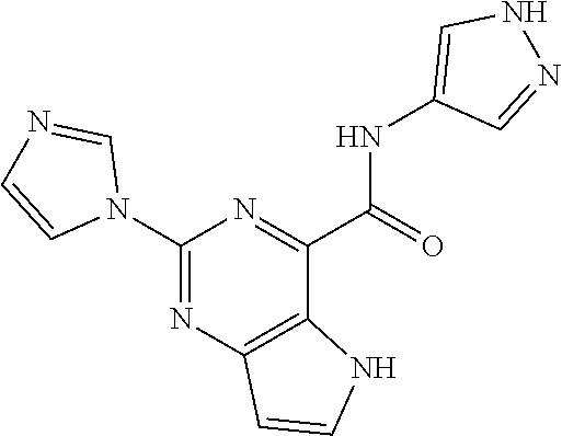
C1(NC(C2=NC(N3C=NC=C3)=NC3=C2NC=C3)=O)=CNN=C1
